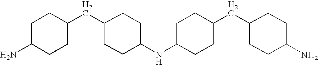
C1C(N)CCC(CC2CCC(NC3CCC(CC4CCC(N)CC4)CC3)CC2)C1
